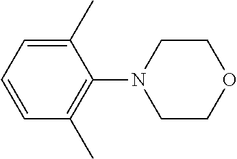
C1=CC(C)=C(N2CCOCC2)C(C)=C1
